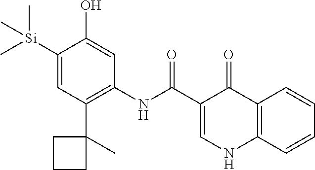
[Si](C1=CC(C2(C)CCC2)=C(NC(=O)C2=CNC3=C(C2=O)C=CC=C3)C=C1O)(C)(C)C
